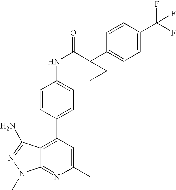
C1=CC(C2=C3C(=NC(C)=C2)N(C)N=C3N)=CC=C1NC(=O)C1(C2=CC=C(C(F)(F)F)C=C2)CC1
